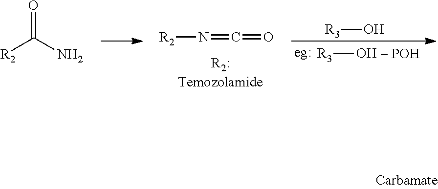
[R2]N=C=O.[R3]O.[R3]O.[R2]C(N)=O
